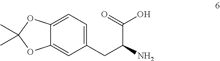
C1(CC(N)C(=O)O)=CC=C2C(=C1)OC(C)(C)O2
